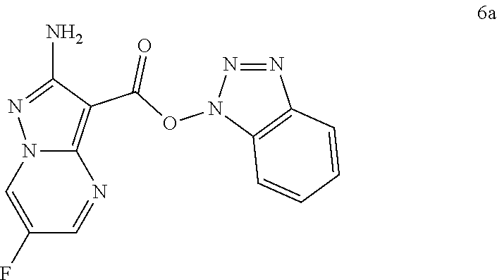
N12C(=C(C(ON3C4=C(N=N3)C=CC=C4)=O)C(N)=N1)N=CC(F)=C2
